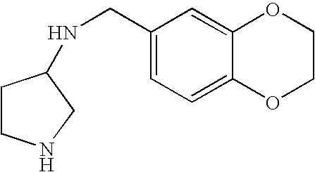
C12=CC(CNC3CCNC3)=CC=C1OCCO2
